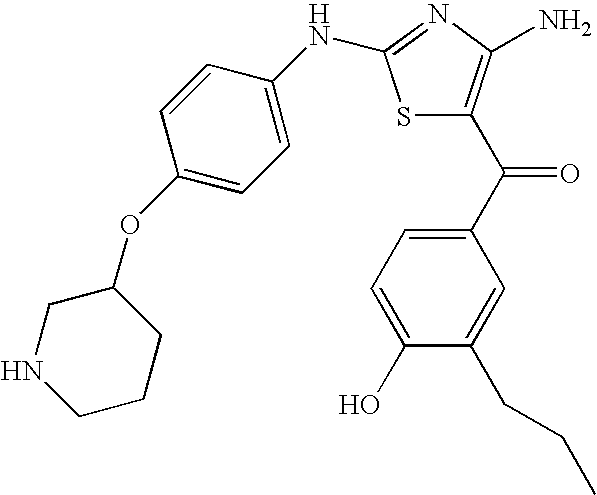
S1C(C(C2=CC=C(O)C(CCC)=C2)=O)=C(N)N=C1NC1=CC=C(OC2CNCCC2)C=C1
